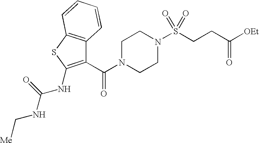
C1(C(=O)N2CCN(S(CCC([OEt])=O)(=O)=O)CC2)=C(NC(NC[Me])=O)SC2=C1C=CC=C2
